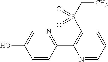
C1(C2=C(S(CC)(=O)=O)C=CC=N2)=NC=C(O)C=C1
